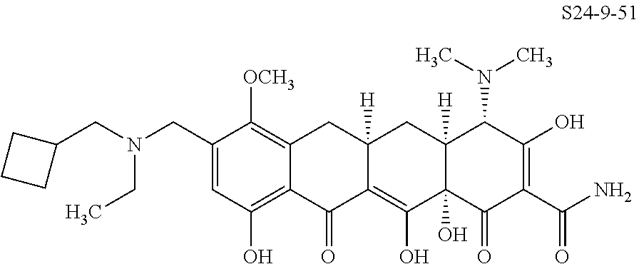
C1=C(CN(CC2CCC2)CC)C([OCH3])=C2C(=C1O)C(=O)C1=C(O)C3(O)C([H])(CC1([H])C2)C(N(C)C)C(O)=C(C(N)=O)C3=O
